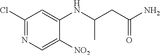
C1(Cl)=NC=C([NO2])C(NC(CC(N)=O)C)=C1
